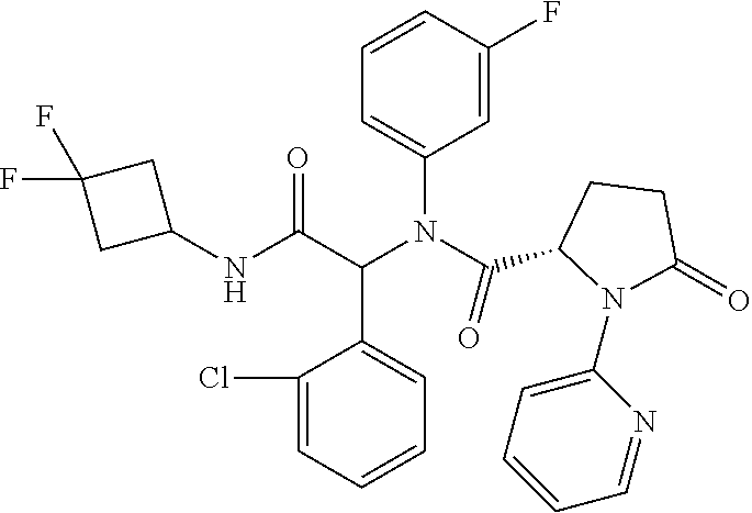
N(C(C(N(C(=O)C1CCC(=O)N1C1=CC=CC=N1)C1=CC=CC(F)=C1)C1=CC=CC=C1Cl)=O)C1CC(F)(F)C1
